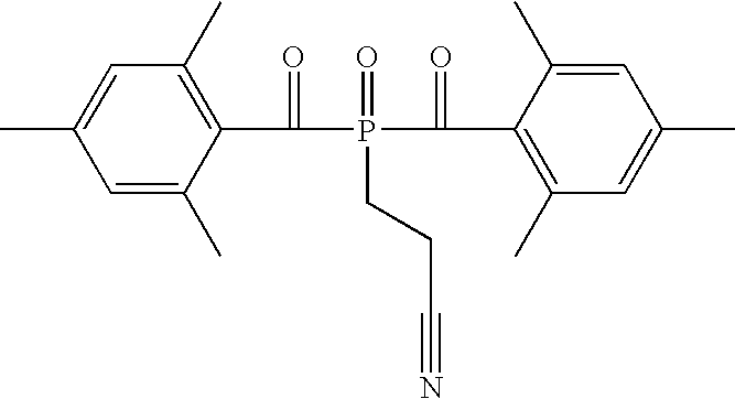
C1=C(C)C(C(P(C(C2=C(C)C=C(C)C=C2C)=O)(=O)CCC#N)=O)=C(C)C=C1C
